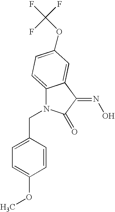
C(N1C2=CC=C(OC(F)(F)F)C=C2C(=NO)C1=O)C1=CC=C(OC)C=C1
